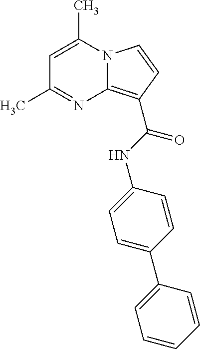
C1=C(C)N2C(=C(C(NC3=CC=C(C4=CC=CC=C4)C=C3)=O)C=C2)N=C1C
